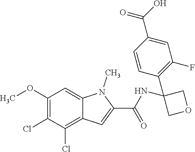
C1(OC)=C(Cl)C(Cl)=C2C(=C1)N(C)C(C(=O)NC1(C3=C(F)C=C(C(O)=O)C=C3)COC1)=C2
